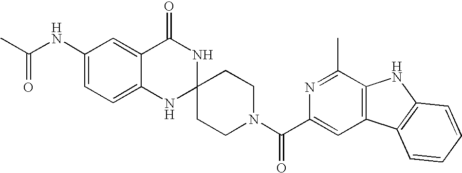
C1(NC(C)=O)=CC=C2C(=C1)C(=O)NC1(N2)CCN(C(=O)C2=CC3=C(C(C)=N2)NC2=C3C=CC=C2)CC1
